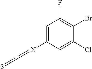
N(C1=CC(F)=C(Br)C(Cl)=C1)=CC=S
